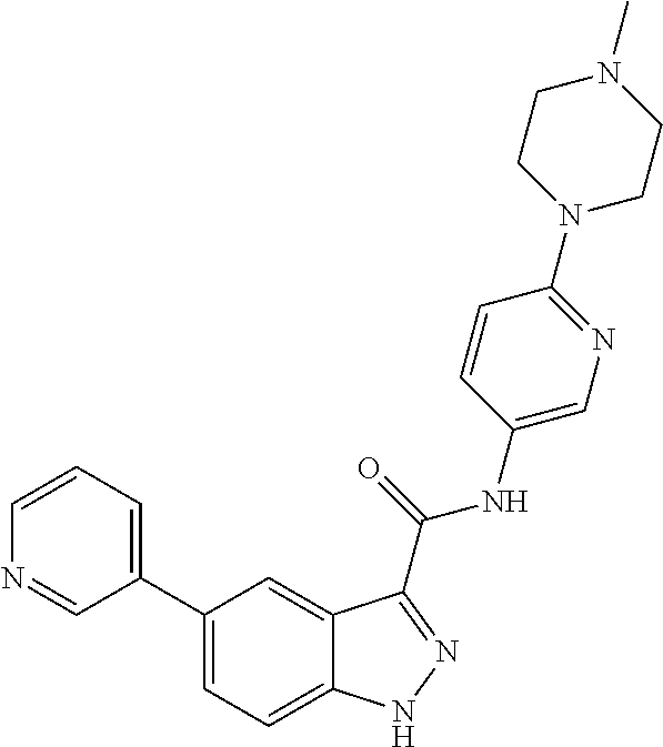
C1=CN=CC(C2=CC=C3C(=C2)C(C(NC2=CN=C(N4CCN(C)CC4)C=C2)=O)=NN3)=C1
